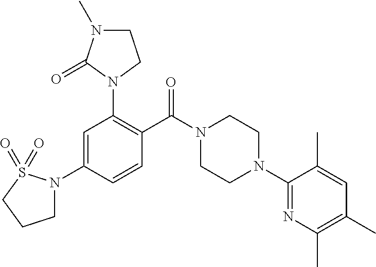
C1=C(N2CCCS2(=O)=O)C=CC(C(N2CCN(C3=NC(C)=C(C)C=C3C)CC2)=O)=C1N1CCN(C)C1=O
